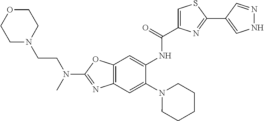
C12=C(C=C(N3CCCCC3)C(NC(C3=CSC(C4=CNN=C4)=N3)=O)=C1)N=C(N(CCN1CCOCC1)C)O2
